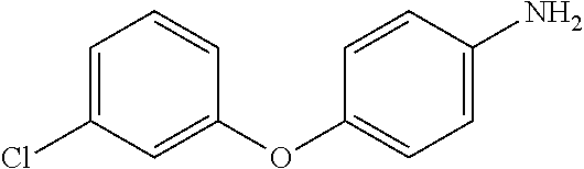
C1(Cl)=CC=CC(OC2=CC=C(N)C=C2)=C1
